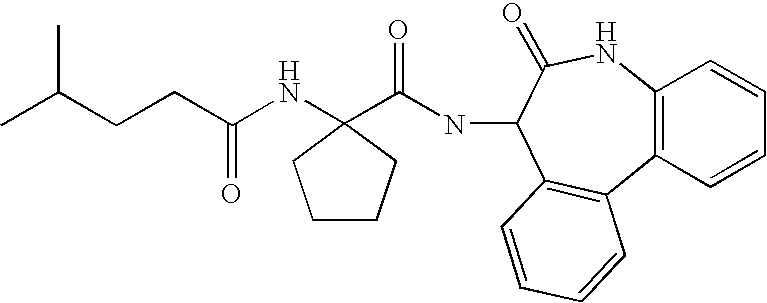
C12=C(NC(=O)C(NC(=O)C3(NC(CCC(C)C)=O)CCCC3)C3=C1C=CC=C3)C=CC=C2
